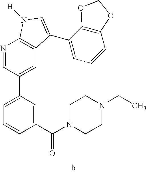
C1(C(N2CCN(CC)CC2)=O)=CC(C2=CC3=C(N=C2)N([H])C=C3C2=CC=CC3=C2OCO3)=CC=C1
